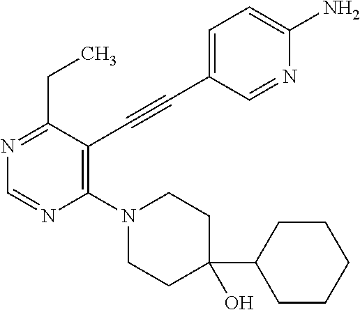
N1=C(CC)C(C#CC2=CC=C(N)N=C2)=C(N2CCC(C3CCCCC3)(O)CC2)N=C1
